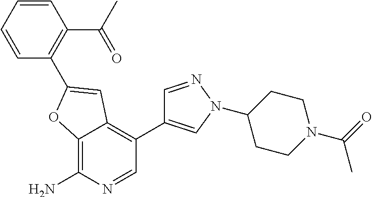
C12=C(N)N=CC(C3=CN(C4CCN(C(C)=O)CC4)N=C3)=C1C=C(C1=C(C(=O)C)C=CC=C1)O2
